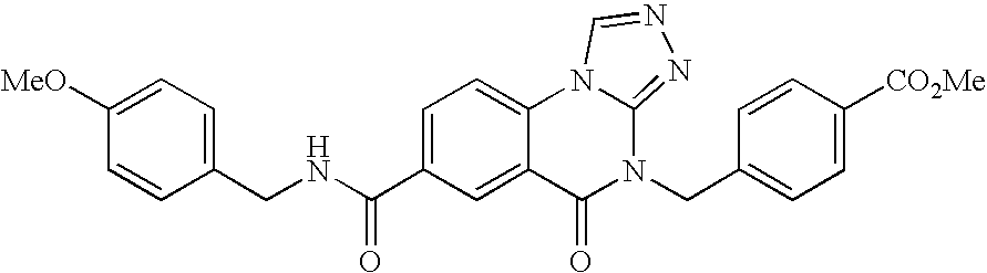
C1([MeO])=CC=C(CNC(=O)C2=CC=C3C(=C2)C(=O)N(CC2=CC=C([CO2Me])C=C2)C2=NN=CN32)C=C1
